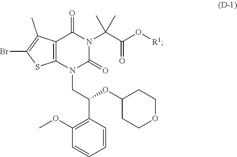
C1=CC=CC(C(CN2C(=O)N(C(C(O[R1])=O)(C)C)C(=O)C3=C2SC(Br)=C3C)OC2CCOCC2)=C1OC
